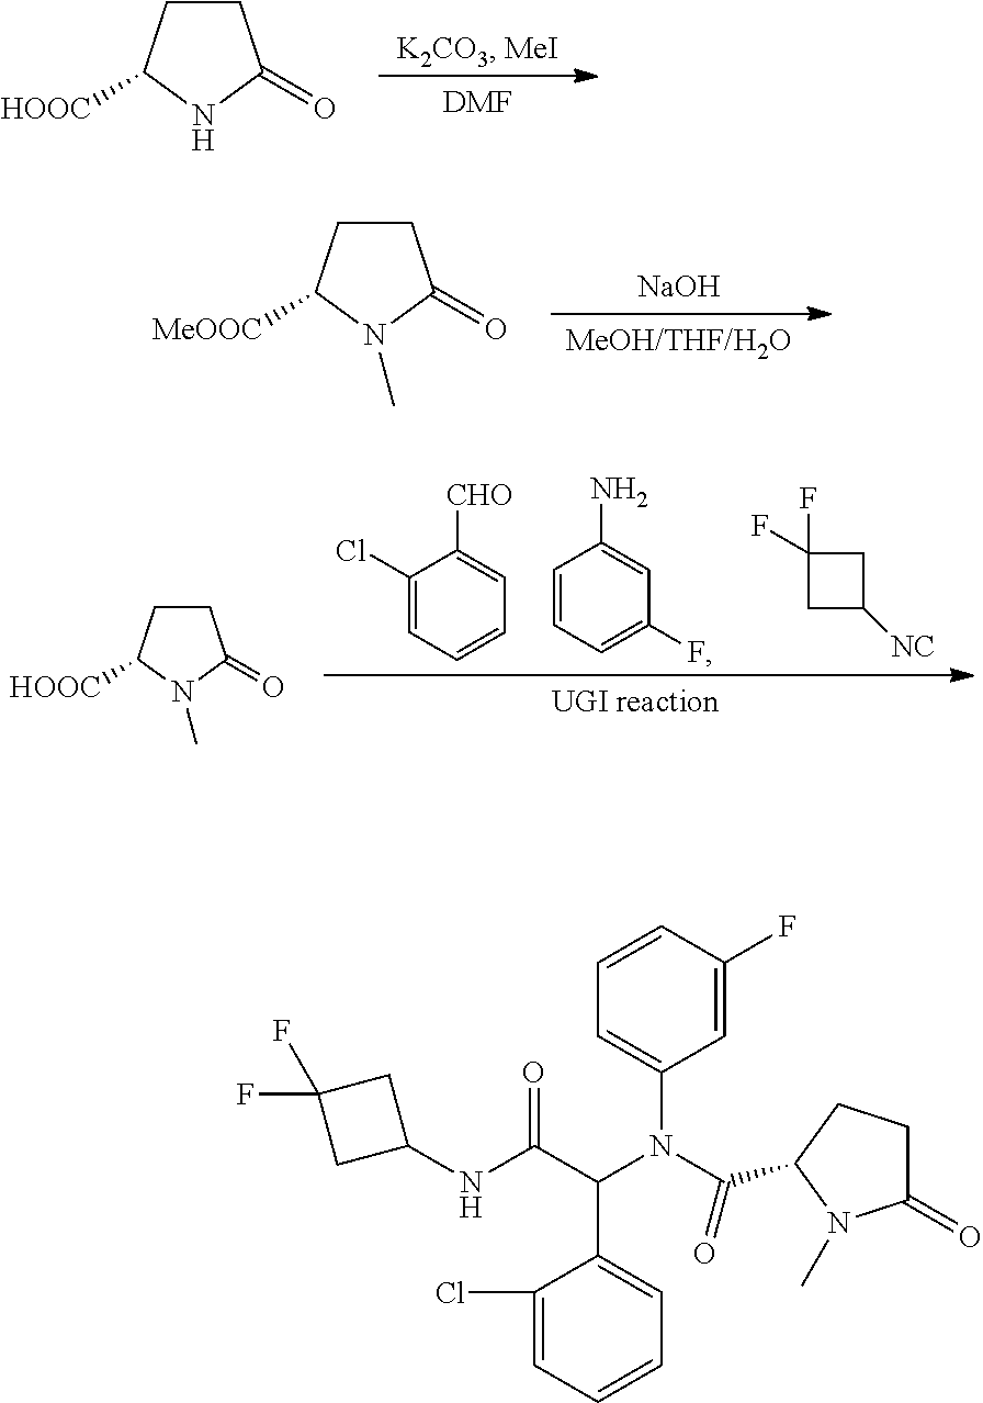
[DMF].C1CC([HOOC])NC1=O.[MeOH/THF/H2O].[NaOH].C1CC([MeOOC])N(C)C1=O.C1(Cl)=CC=CC=C1[CHO].C1=CC=C(F)C=C1N.C1(F)(F)CC([NC])C1.C1CC([HOOC])N(C)C1=O.C1=C(F)C=CC=C1N(C(=O)C1CCC(=O)N1C)C(C(NC1CC(F)(F)C1)=O)C1=CC=CC=C1Cl
